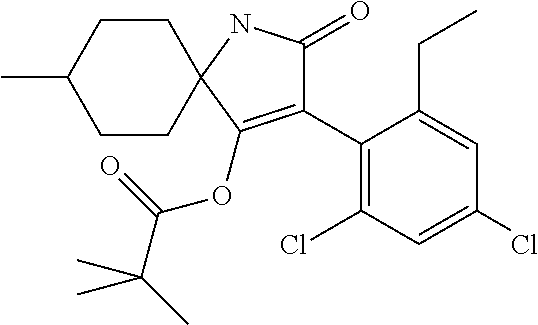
C1(C2=C(OC(C(C)(C)C)=O)C3(NC2=O)CCC(C)CC3)=C(Cl)C=C(Cl)C=C1CC
